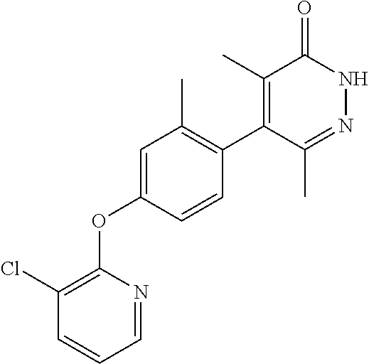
C1=C(OC2=C(Cl)C=CC=N2)C=CC(C2=C(C)C(=O)NN=C2C)=C1C
